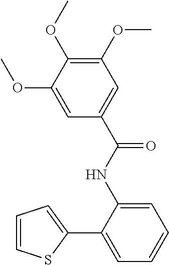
C1(NC(C2=CC(OC)=C(OC)C(OC)=C2)=O)=CC=CC=C1C1=CC=CS1
